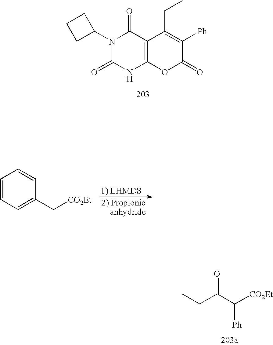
N1(C2CCC2)C(=O)NC2=C(C1=O)C(CC)=C([Ph])C(=O)O2.C1=CC=CC(C[CO2Et])=C1.CCC(C([CO2Et])[Ph])=O
